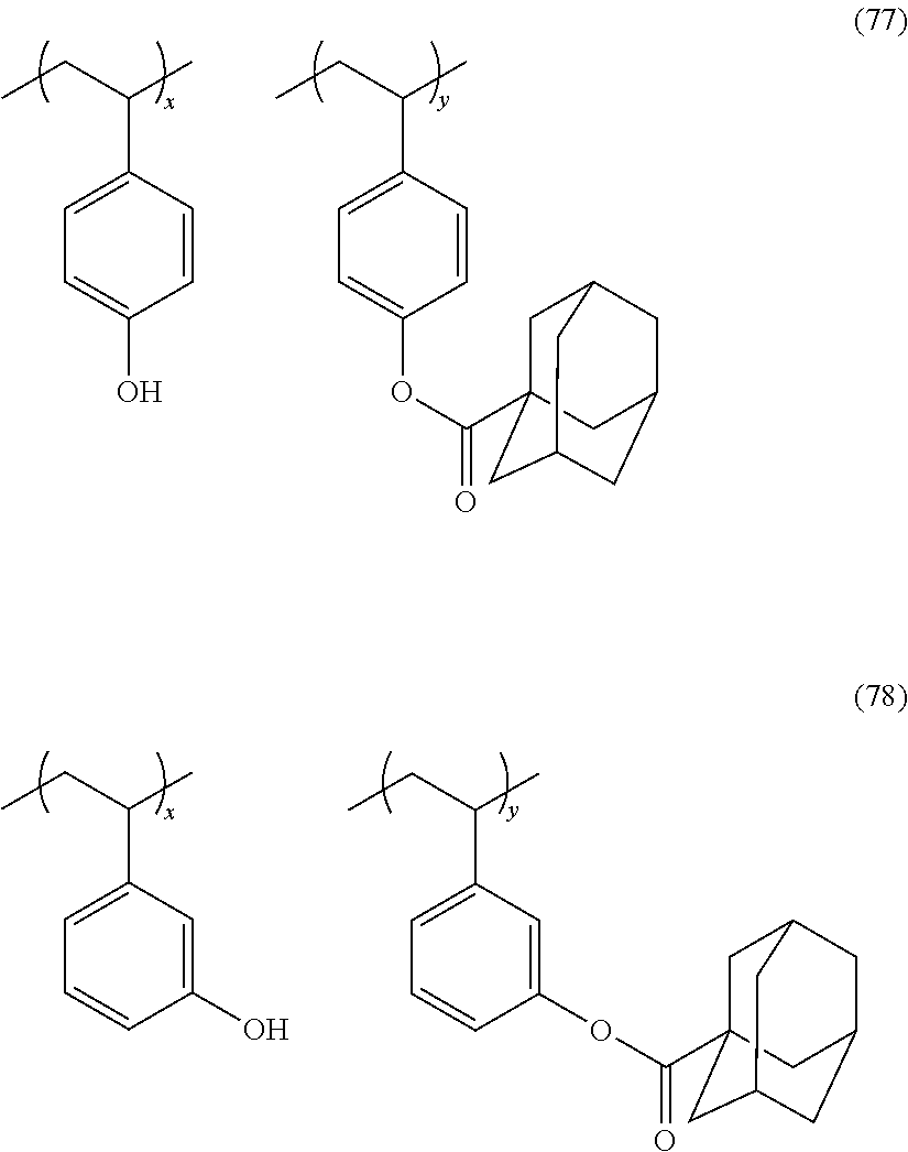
C(CC)(C)C1=CC=C(O)C=C1.C(CC)(C)C1=CC=C(OC(=O)C23CC4CC(CC(C2)C4)C3)C=C1.C(CC)(C)C1=CC=CC(O)=C1.C(CC)(C)C1=CC=CC(OC(C23CC4CC(CC(C2)C4)C3)=O)=C1
